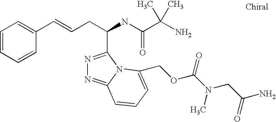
C(=CCC(C1=NN=C2N1C(COC(N(C)CC(=O)N)=O)=CC=C2)NC(=O)C(C)(N)C)C1=CC=CC=C1
